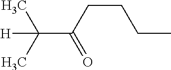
C(CC(=O)C([H])(C)C)CC
